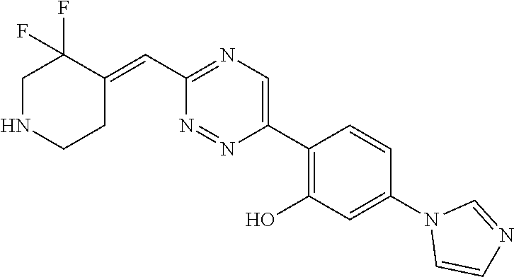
C(C1=NC=C(C2=C(O)C=C(N3C=CN=C3)C=C2)N=N1)=C1C(F)(F)CNCC1
